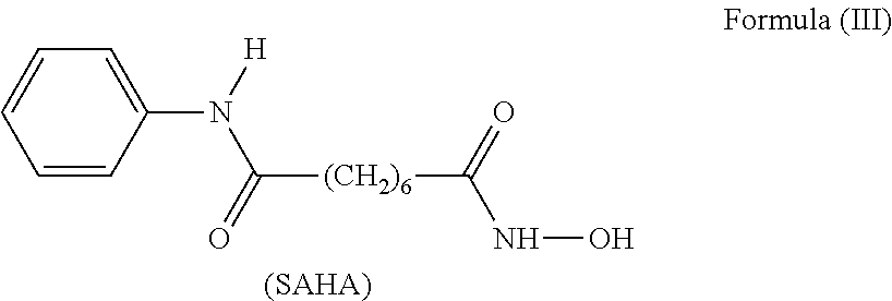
C1(N([H])C([(CH2)6]C(=O)NO)=O)=CC=CC=C1.[(SAHA)]
